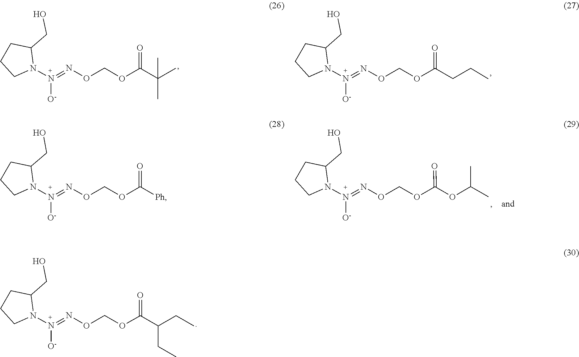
[O-]N(N1CCCC1CO)=NOCOC(C(C)(C)C)=O.[O-]N(=NOCOC(CCC)=O)N1CCCC1CO.[O-]N(=NOCOC(=O)OC(C)C)N1CCCC1CO.N([O-])(=NOCOC(C(CC)CC)=O)N1CCCC1CO.[O-]N(=NOCOC(=O)[Ph])N1CCCC1CO
